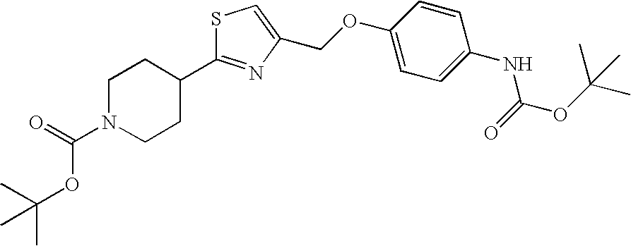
C(N1CCC(C2=NC(COC3=CC=C(NC(OC(C)(C)C)=O)C=C3)=CS2)CC1)(=O)OC(C)(C)C
